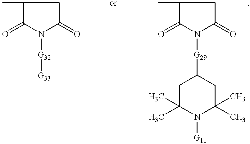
C1(C)C(=O)N([G32][G33])C(=O)C1.C1(C)C(=O)N([G29]C2CC(C)(C)N([G11])C(C)(C)C2)C(=O)C1
